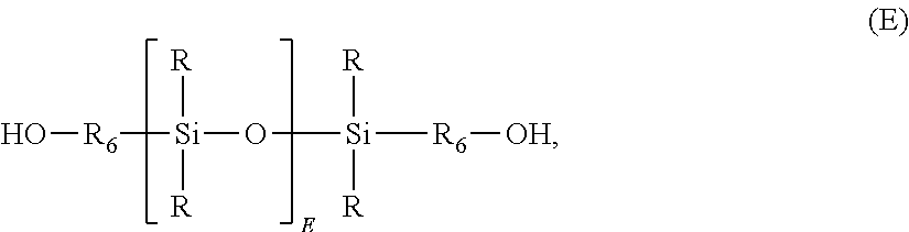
[R6]([Si](O[Si]([R6][OH])([R])[R])([R])[R])O
